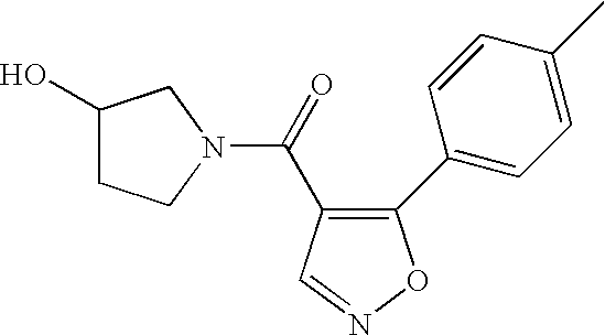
C1(C2=CC=C(C)C=C2)=C(C(=O)N2CCC(O)C2)C=NO1
